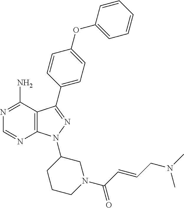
N1=C(N)C2=C(N=C1)N(C1CCCN(C(C=CCN(C)C)=O)C1)N=C2C1=CC=C(OC2=CC=CC=C2)C=C1
